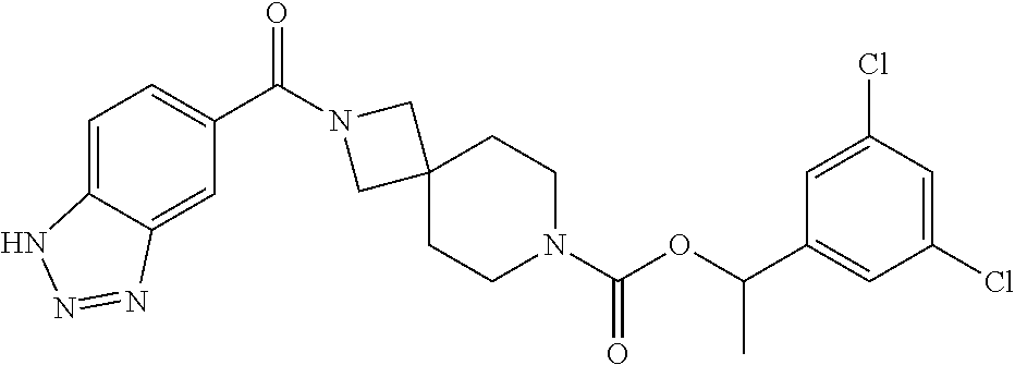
O(C(N1CCC2(CC1)CN(C(C1=CC=C3C(=C1)N=NN3)=O)C2)=O)C(C1=CC(Cl)=CC(Cl)=C1)C
